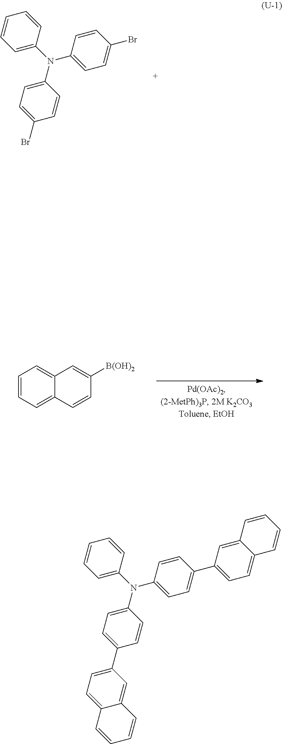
C1=C(N(C2=CC=C(Br)C=C2)C2=CC=C(Br)C=C2)C=CC=C1.C1=CC=C2C(=C1)C=C([B(OH)2])C=C2.C1=C(N(C2=CC=C(C3=CC=C4C(=C3)C=CC=C4)C=C2)C2=CC=C(C3=CC=C4C(=C3)C=CC=C4)C=C2)C=CC=C1
